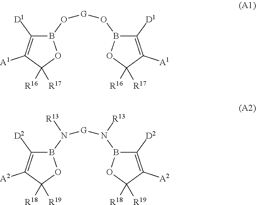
C1([D1])=C([A1])C([R16])([R17])OB1O[G]OB1C([D1])=C([A1])C([R17])([R16])O1.C1([D2])=C([A2])C([R18])([R19])OB1N([G]N(B1C([D2])=C([A2])C([R19])([R18])O1)[R13])[R13]
